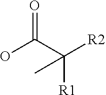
OC(C([R2])([R1])C)=O
